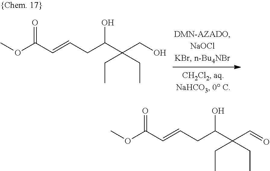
COC(C=CCC(C(CO)(CC)CC)O)=O.COC(C=CCC(C(C=O)(CC)CC)O)=O
